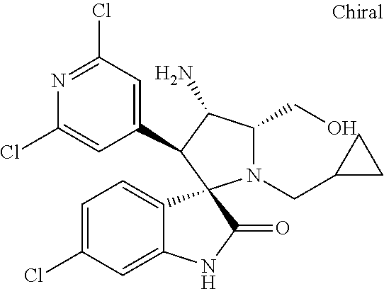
C1(Cl)=CC(C2C(N)C(CO)N(CC3CC3)C23C2=CC=C(Cl)C=C2NC3=O)=CC(Cl)=N1
